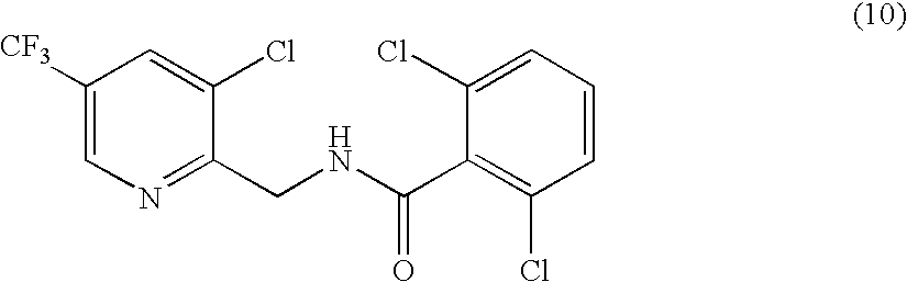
C1([CF3])=CN=C(CNC(C2=C(Cl)C=CC=C2Cl)=O)C(Cl)=C1
